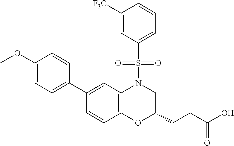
C1(C2=CC=C(OC)C=C2)=CC2=C(C=C1)OC(CCC(O)=O)CN2S(=O)(=O)C1=CC=CC([F3C])=C1
